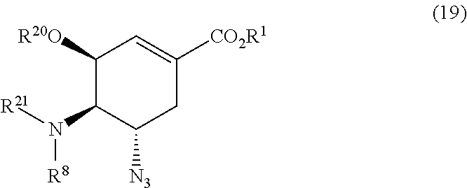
N(C1C([R20O])C=C([CO2R1])CC1[N3])([R21])[R8]
